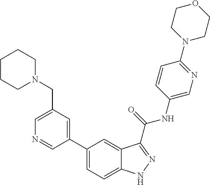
C1(CN2CCCCC2)=CN=CC(C2=CC=C3C(=C2)C(C(NC2=CN=C(N4CCOCC4)C=C2)=O)=NN3)=C1
